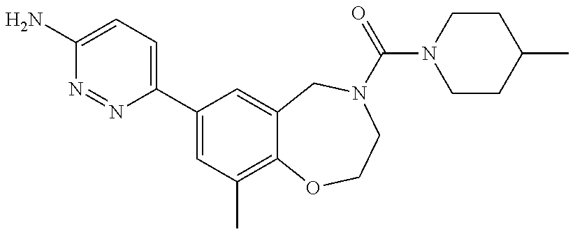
C1(N)=CC=C(C2=CC(C)=C3C(=C2)CN(C(=O)N2CCC(C)CC2)CCO3)N=N1
